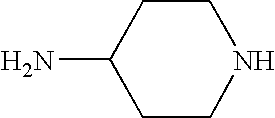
NC1CCNCC1
